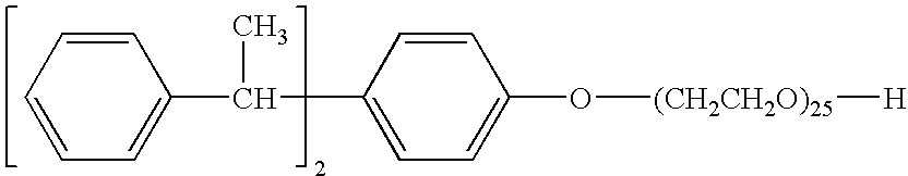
C1(C(C)C2=CC=C(O[(CH2CH2O)25][H])C=C2)=CC=CC=C1
